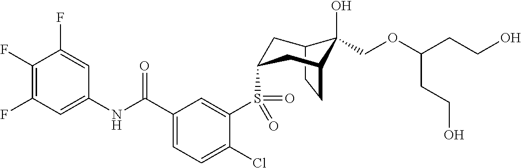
C12CCC(CC(S(C3=CC(C(NC4=CC(F)=C(F)C(F)=C4)=O)=CC=C3Cl)(=O)=O)C1)C2(O)COC(CCO)CCO
